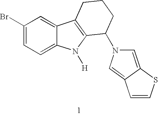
C1(Br)=CC=C2C(=C1)C1=C(N2[H])C(N2C=C3C(=C2)C=CS3)CCC1
